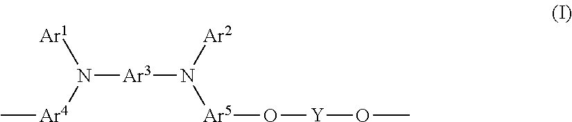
N([Ar3]N([Ar5]O[Y]OC)[Ar2])([Ar4]C)[Ar1]
